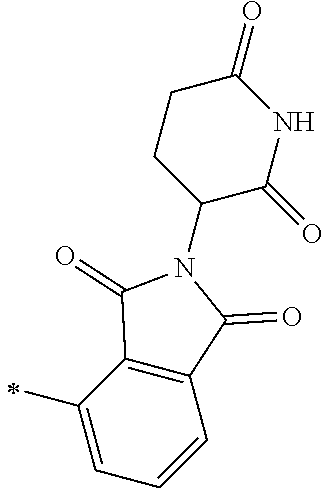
C1(C)=CC=CC2=C1C(=O)N(C1C(=O)NC(=O)CC1)C2=O
